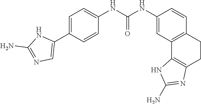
C1=CC(C2=CN=C(N)N2)=CC=C1NC(NC1=CC2=C(C=C1)CCC1=C2NC(N)=N1)=O
